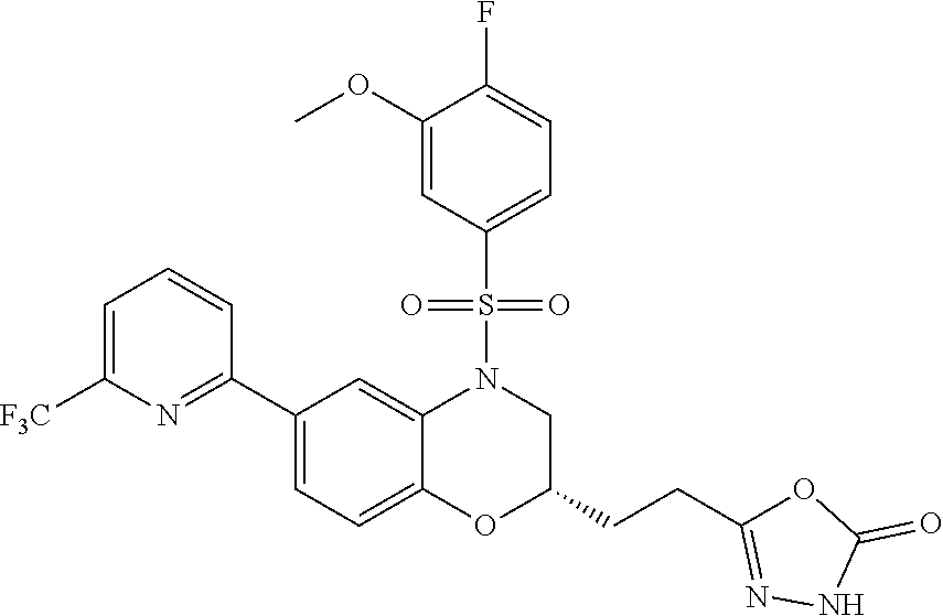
C1=C([F3C])N=C(C2=CC=C3C(=C2)N(S(C2=CC=C(F)C(OC)=C2)(=O)=O)CC(CCC2=NNC(=O)O2)O3)C=C1
